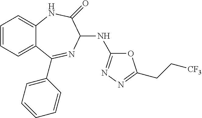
C1=CC=C2C(=C1)NC(=O)C(NC1=NN=C(CC[CF3])O1)N=C2C1=CC=CC=C1
